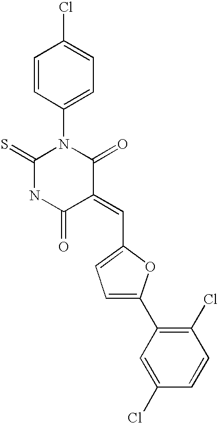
ClC1=CC=C(N2C(=S)NC(=O)C(=CC3=CC=C(C4=C(Cl)C=CC(Cl)=C4)O3)C2=O)C=C1
